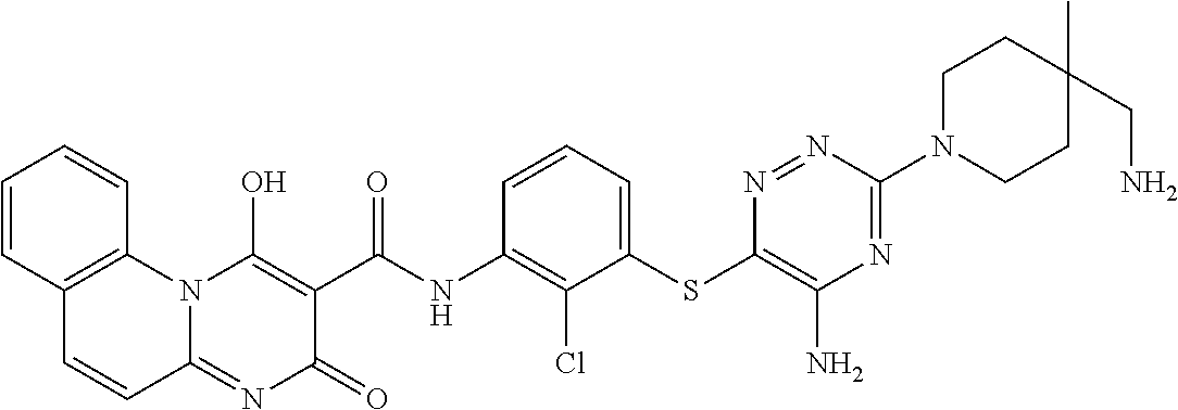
C12=NC(=O)C(C(NC3=C(Cl)C(SC4=C(N)N=C(N5CCC(C)(CN)CC5)N=N4)=CC=C3)=O)=C(O)N1C1=C(C=C2)C=CC=C1
